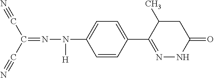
C1=CC(C2=NNC(=O)CC2C)=CC=C1N([H])N=C(C#N)C#N
